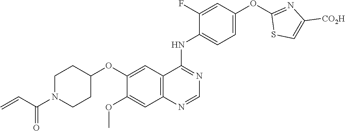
C=CC(=O)N1CCC(OC2=CC3=C(C=C2OC)N=CN=C3NC2=CC=C(OC3=NC([CO2H])=CS3)C=C2F)CC1
